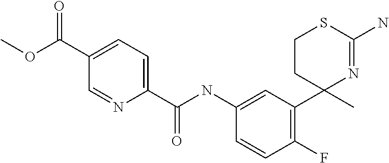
C1(NC(=O)C2=CC=C(C(OC)=O)C=N2)=CC(C2(C)N=C(N)SCC2)=C(F)C=C1
